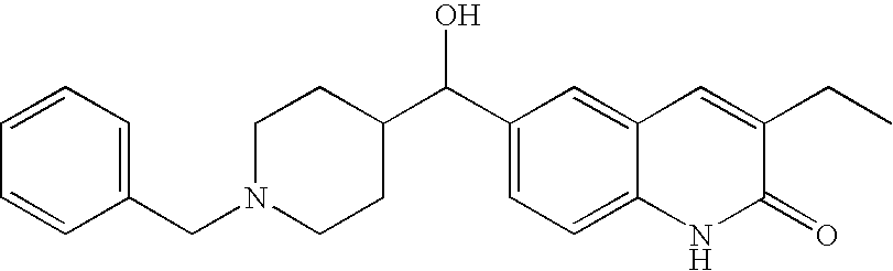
C1(C(C2=CC=C3C(=C2)C=C(CC)C(=O)N3)O)CCN(CC2=CC=CC=C2)CC1
